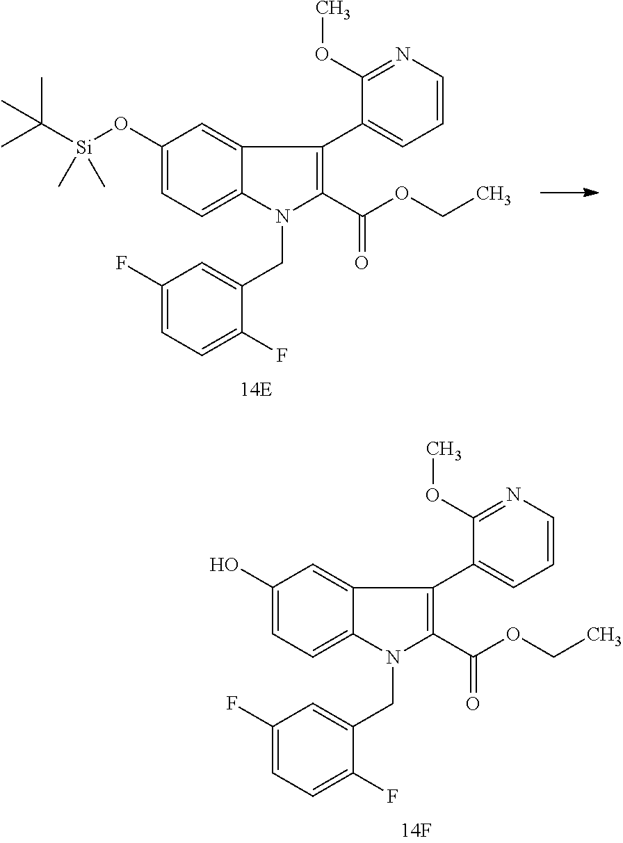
N1(CC2=CC(F)=CC=C2F)C(C(OCC)=O)=C(C2=CC=CN=C2OC)C2=CC(O[Si](C(C)(C)C)(C)C)=CC=C12.N1(CC2=CC(F)=CC=C2F)C(C(OCC)=O)=C(C2=CC=CN=C2OC)C2=CC(O)=CC=C12
